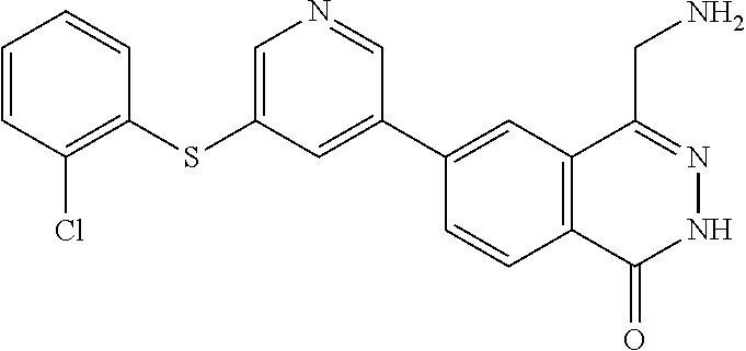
C1(C2=CC(SC3=C(Cl)C=CC=C3)=CN=C2)=CC2=C(C=C1)C(=O)NN=C2CN
